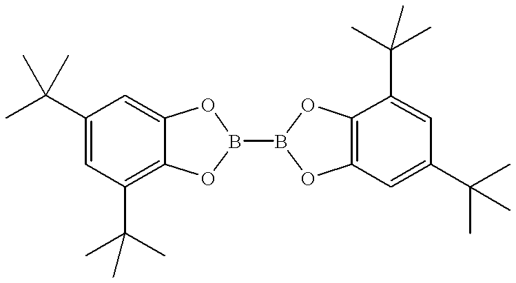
C1(C(C)(C)C)=CC(C(C)(C)C)=C2C(=C1)OB(B1OC3=C(O1)C(C(C)(C)C)=CC(C(C)(C)C)=C3)O2
